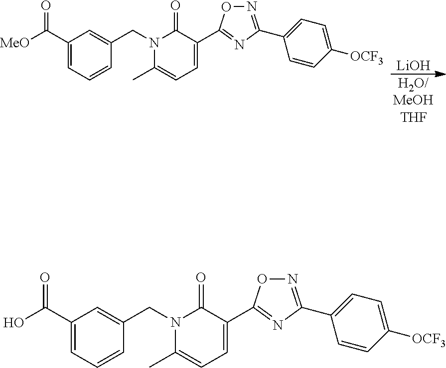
C1(C([MeO])=O)=CC=CC(CN2C(C)=CC=C(C3=NC(C4=CC=C([OCF3])C=C4)=NO3)C2=O)=C1.[LiOH].[H2O/MeOHTHF].C1(C(O)=O)=CC=CC(CN2C(C)=CC=C(C3=NC(C4=CC=C([OCF3])C=C4)=NO3)C2=O)=C1
